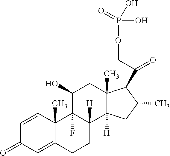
C1=CC2(C)C(=CC1=O)CCC1([H])C2(F)C(O)CC2(C)C1([H])CC(C)C2C(COP(O)(=O)O)=O
